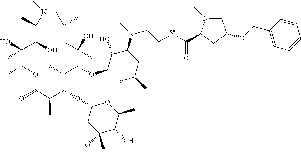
C1(O)C(OC2C(C)C(OC3CC(OC)(C)C(O)C(C)O3)C(C)C(=O)OC(CC)C(O)(C)C(O)C(C)N(C)CC(C)CC2(O)C)OC(C)CC1N(C)CCNC(=O)C1N(C)CC(OCC2=CC=CC=C2)C1
